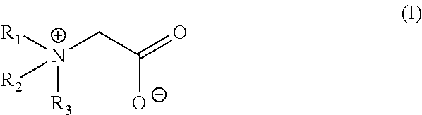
[O-]C(C[N+]([R1])([R3])[R2])=O
